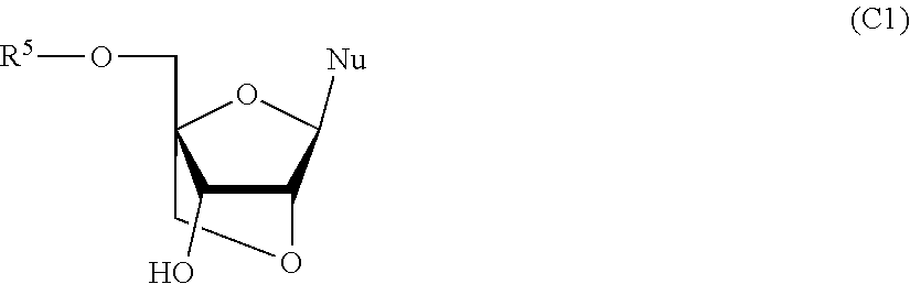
C12C([Nu])OC(CO[R5])(CO1)C2O
